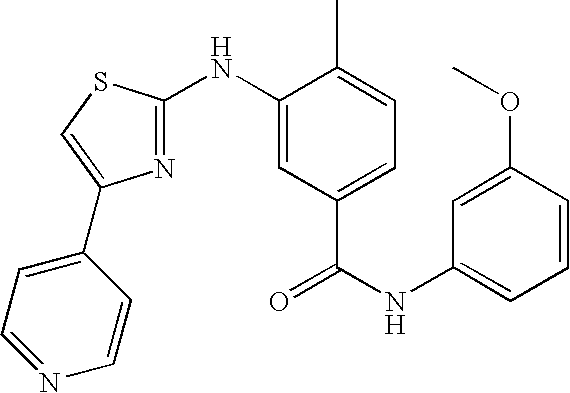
C1=C(OC)C=CC=C1NC(=O)C1=CC=C(C)C(NC2=NC(C3=CC=NC=C3)=CS2)=C1
